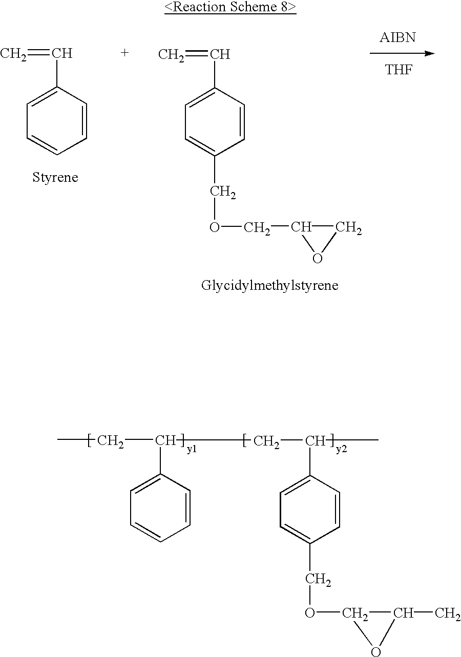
C=CC1=CC=CC=C1.[THF].C=CC1=CC=C(COCC2CO2)C=C1.C(C(C)C1=CC=C(COC2C(C)O2)C=C1)C(C1=CC=CC=C1)CC
